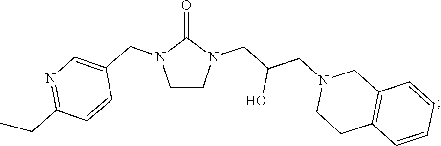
C12=C(C=CC=C1)CCN(CC(CN1C(=O)N(CC3=CN=C(CC)C=C3)CC1)O)C2
